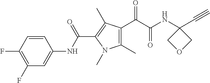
C1(C)=C(C(=O)C(=O)NC2(C#C)COC2)C(C)=C(C(NC2=CC(F)=C(F)C=C2)=O)N1C
